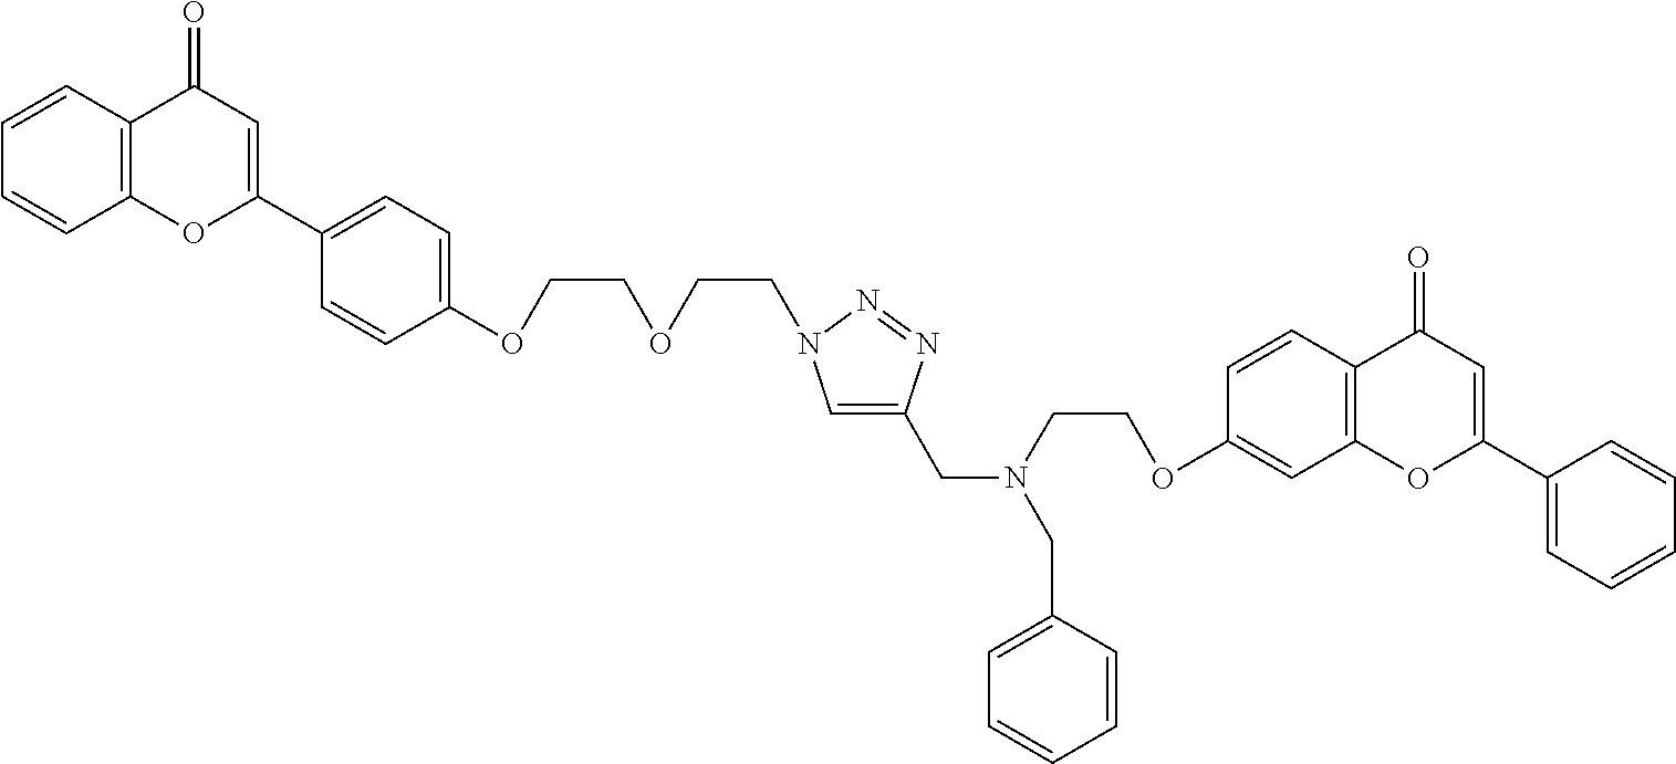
O(CCOCCN1C=C(CN(CCOC2=CC3=C(C=C2)C(=O)C=C(C2=CC=CC=C2)O3)CC2=CC=CC=C2)N=N1)C1=CC=C(C2=CC(=O)C3=C(O2)C=CC=C3)C=C1
